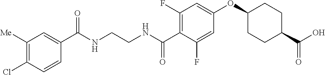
C1([Me])=C(Cl)C=CC(C(NCCNC(C2=C(F)C=C(OC3CCC(C(O)=O)CC3)C=C2F)=O)=O)=C1
